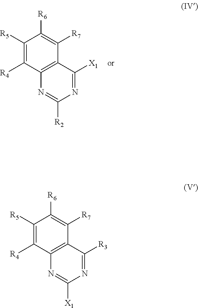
C1([R5])=C([R4])C2=C(C([R7])=C1[R6])C([R3])=NC([X1])=N2.C1([R5])=C([R4])C2=C(C([R7])=C1[R6])C([X1])=NC([R2])=N2
